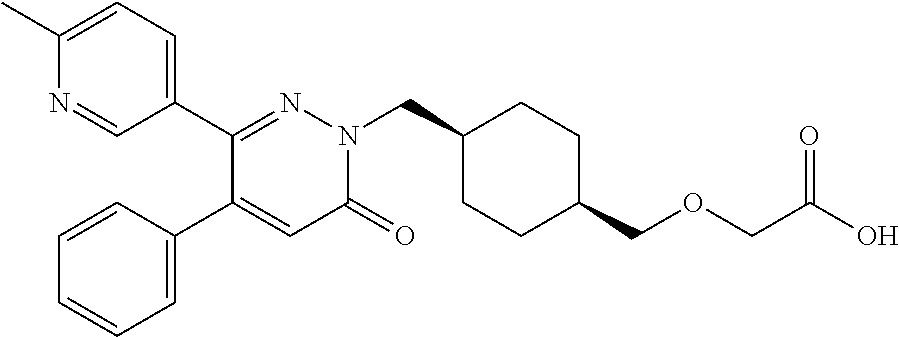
C1(C2=NN(CC3CCC(COCC(O)=O)CC3)C(=O)C=C2C2=CC=CC=C2)=CC=C(C)N=C1
